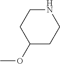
C1(OC)CCNCC1
